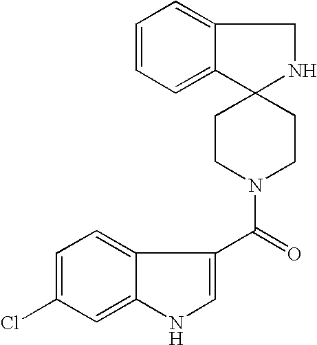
C12=CC=CC=C1C1(NC2)CCN(C(=O)C2=CNC3=CC(Cl)=CC=C32)CC1
